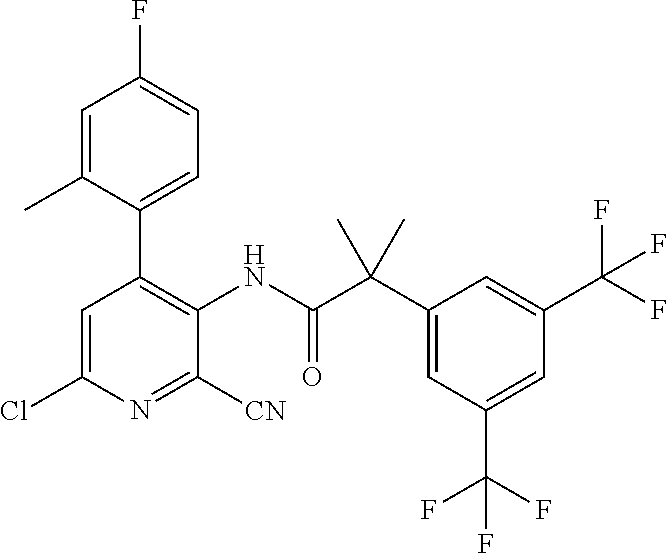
CC(C1=CC(C(F)(F)F)=CC(C(F)(F)F)=C1)(C(=O)NC1=C(C2=CC=C(F)C=C2C)C=C(Cl)N=C1[CN])C
